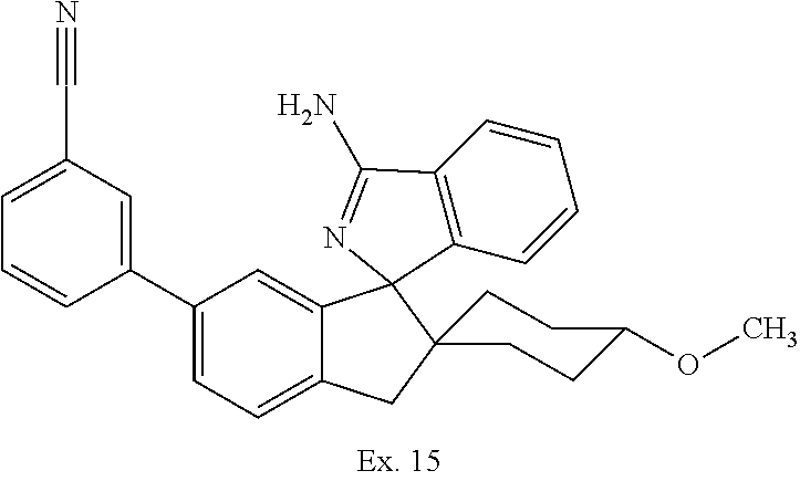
C1(C2=CC=C3C(=C2)C2(C4(C3)CCC(OC)CC4)C3=C(C=CC=C3)C(N)=N2)=CC(C#N)=CC=C1
